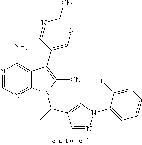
C12=C(N)N=CN=C1N(C(C)C1=CN(C3=CC=CC=C3F)N=C1)C([CN])=C2C1=CN=C([CF3])N=C1
